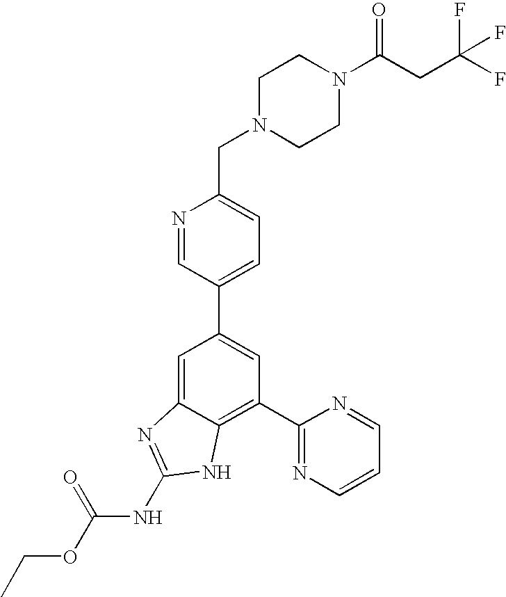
N1=CC(C2=CC(C3=NC=CC=N3)=C3C(=C2)N=C(NC(OCC)=O)N3)=CC=C1CN1CCN(C(CC(F)(F)F)=O)CC1
